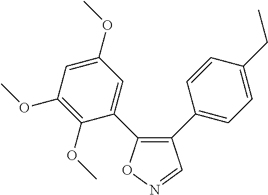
C1(C2=CC=C(CC)C=C2)=C(C2=CC(OC)=CC(OC)=C2OC)ON=C1
